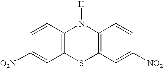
C1=CC([O2N])=CC2=C1N([H])C1=C(S2)C=C([NO2])C=C1
